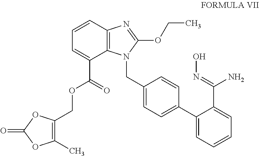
C1(C)=C(COC(=O)C2=CC=CC3=C2N(CC2=CC=C(C4=CC=CC=C4C(=NO)N)C=C2)C(OCC)=N3)OC(=O)O1
